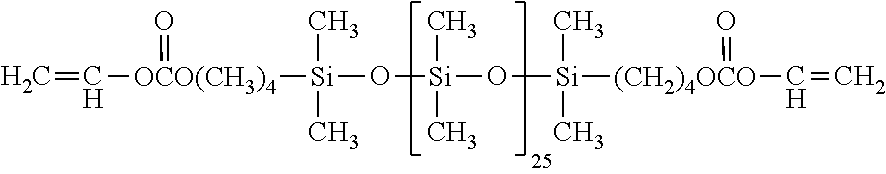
C=C[OCO(CH3)4](=O)[Si](C)(C)O[Si](O[Si](C)(C)[(CH2)4OCO](=O)C=C)(C)C
